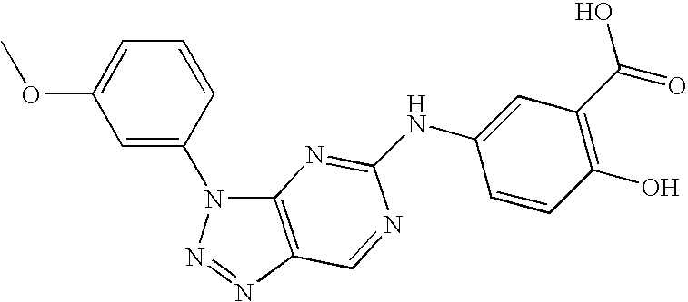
C12=C(N=NN1C1=CC(OC)=CC=C1)C=NC(NC1=CC(C(O)=O)=C(O)C=C1)=N2
